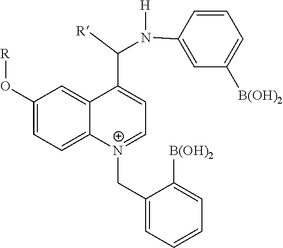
C1(O[R])=CC=C2C(=C1)C(C(N(C1=CC([B(OH)2])=CC=C1)[H])[R])=CC=[N+]2CC1=CC=CC=C1[B(OH)2]
